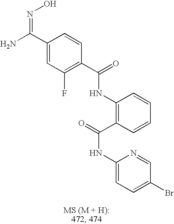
C1(C(N)=NO)=CC(F)=C(C(=O)NC2=C(C(=O)NC3=CC=C(Br)C=N3)C=CC=C2)C=C1
